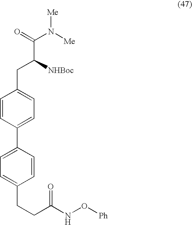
C1=CC(C2=CC=C(CCC(NO[Ph])=O)C=C2)=CC=C1CC(C(N([Me])[Me])=O)[NHBoc]
